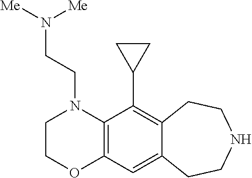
N1(CCN([Me])[Me])CCOC2=C1C(C1CC1)=C1C(=C2)CCNCC1
